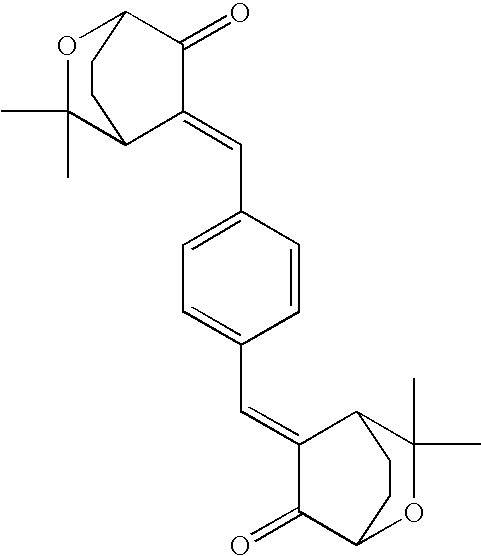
O1C(C)(C)C2C(=CC3=CC=C(C=C4C5C(C)(C)OC(C4=O)CC5)C=C3)C(=O)C1CC2
